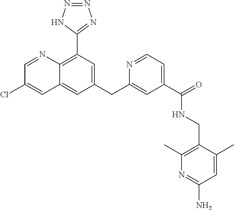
C1(C)=C(CNC(C2=CC=NC(CC3=CC(C4=NN=NN4)=C4C(=C3)C=C(Cl)C=N4)=C2)=O)C(C)=CC(N)=N1
